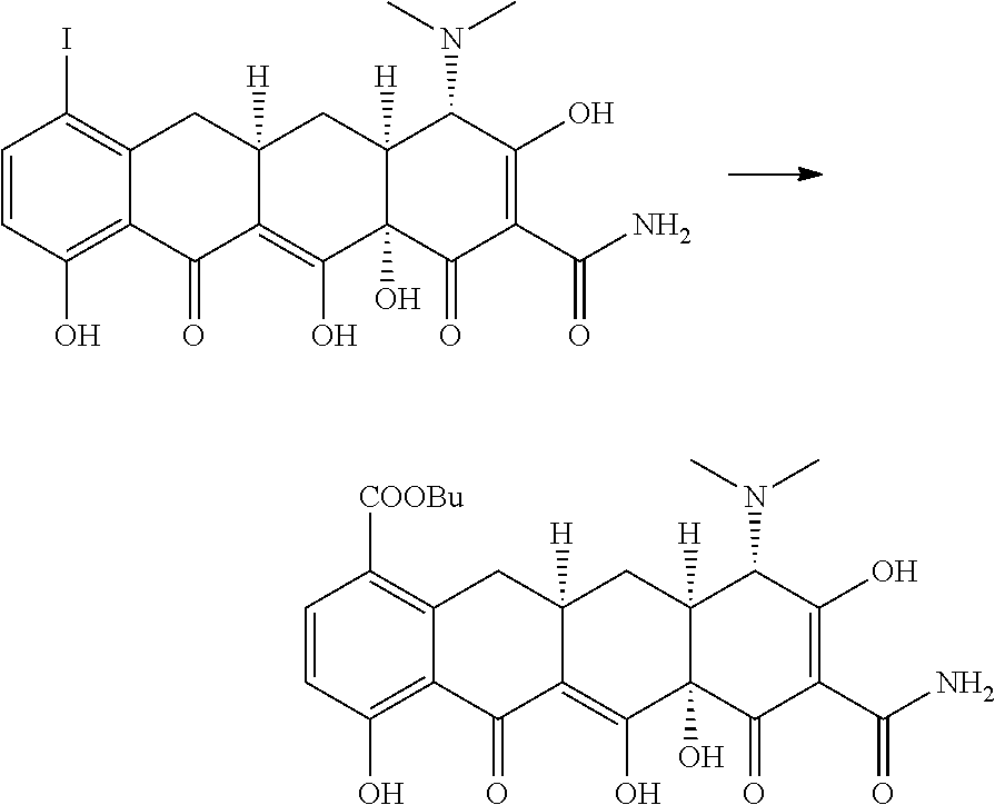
C1=CC(O)=C2C(=C1I)CC1([H])C(=C(O)C3(O)C([H])(C1)C(N(C)C)C(O)=C(C(N)=O)C3=O)C2=O.C1=CC(O)=C2C(=C1[COOBu])CC1([H])C(=C(O)C3(O)C([H])(C1)C(N(C)C)C(O)=C(C(N)=O)C3=O)C2=O
